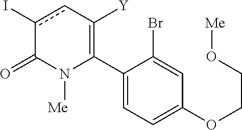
C1(C2=C([Y])cc(I)C(=O)N2[Me])=CC=C(OCCO[Me])C=C1Br
